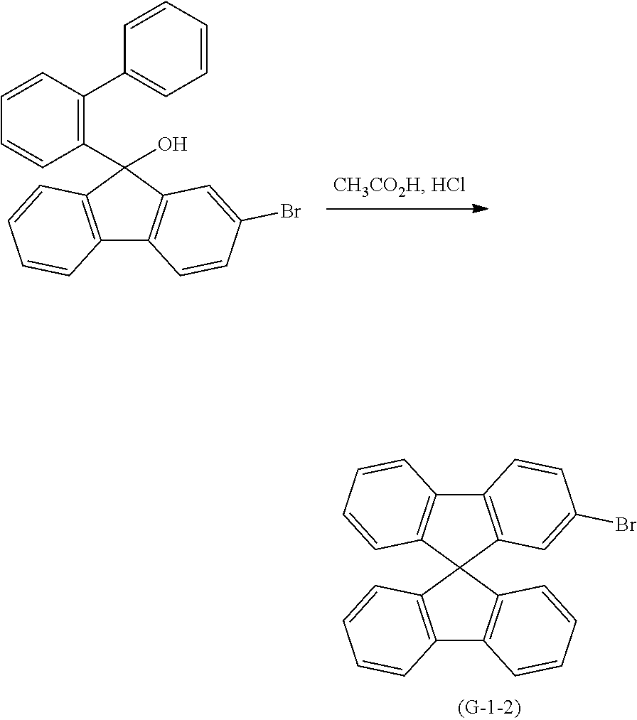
C12=C(C(C3=C(C4=CC=CC=C4)C=CC=C3)(O)C3=C1C=CC(Br)=C3)C=CC=C2.C12=C(C=CC=C1)C1(C3=C2C=CC=C3)C2=C(C3=C1C=CC=C3)C=CC(Br)=C2
